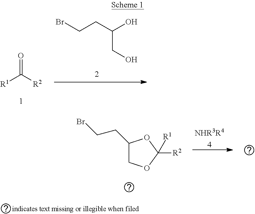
[R1]C([R2])=O.BrCCC(O)CO.C1(CCBr)COC([R2])([R1])O1.[NHR3R44]
